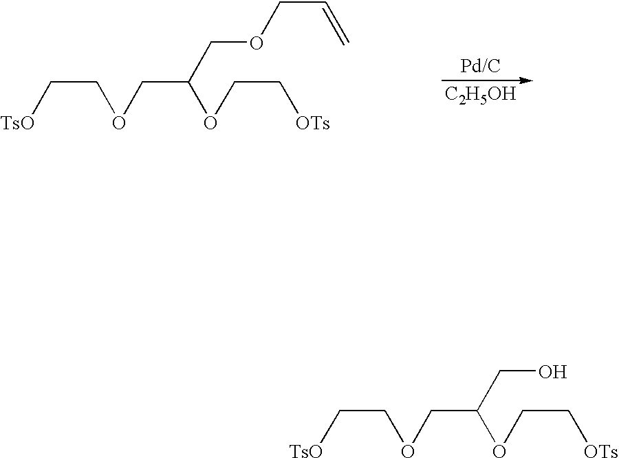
C([TsO])COCC(OCC[OTs])CO.C([TsO])COCC(OCC[OTs])COCC=C.[C2H5OH]
